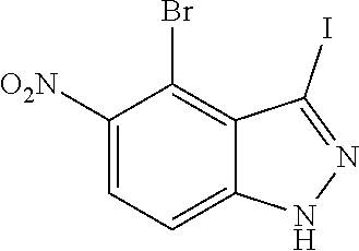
C1([O2N])=CC=C2C(=C1Br)C(I)=NN2
